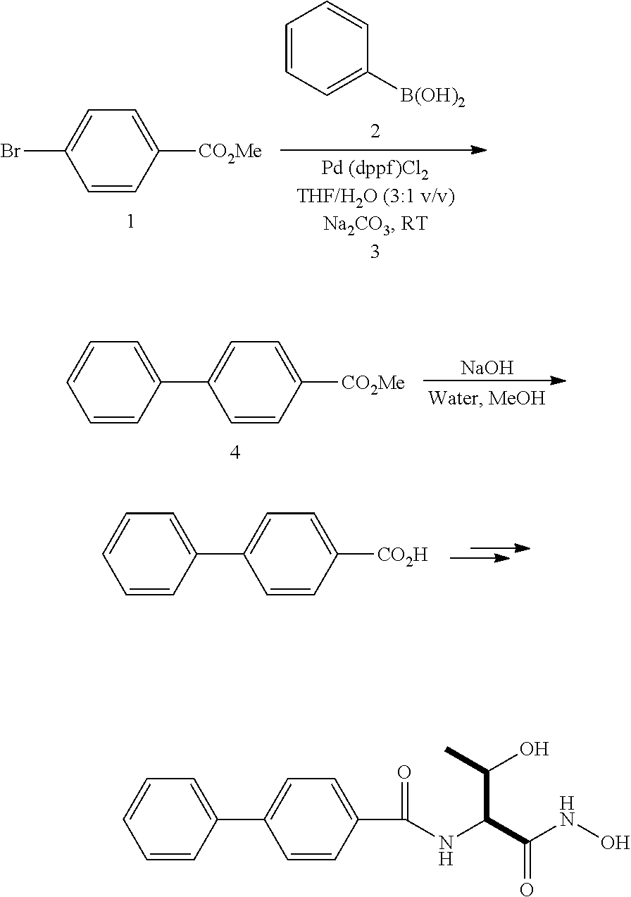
C1=CC=C([B(OH)2])C=C1.C1=CC([CO2Me])=CC=C1Br.C1=CC([CO2Me])=CC=C1C1=CC=CC=C1.[NaOH].C1=CC([CO2H])=CC=C1C1=CC=CC=C1.C1=CC(C(NC(C(NO)=O)C(C)O)=O)=CC=C1C1=CC=CC=C1
